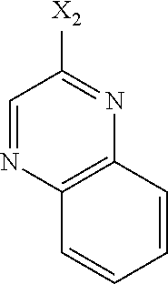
C1=NC2=C(N=C1[X2])C=CC=C2
